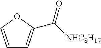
C1=COC(C([NHC8H17])=O)=C1
